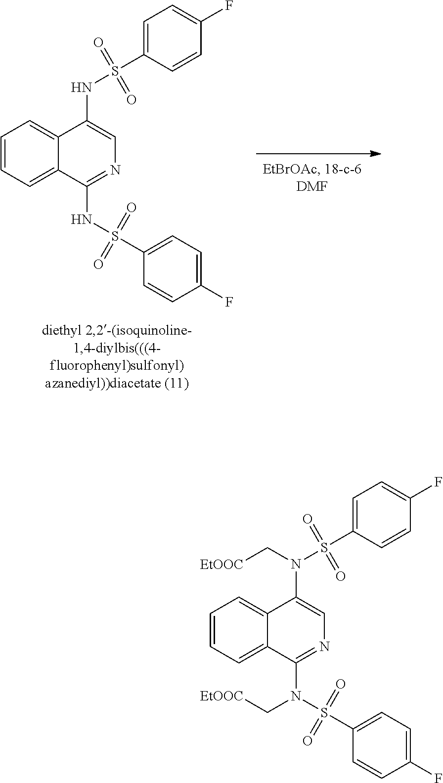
C1=CC=C2C(=C1)C(NS(C1=CC=C(F)C=C1)(=O)=O)=CN=C2NS(C1=CC=C(F)C=C1)(=O)=O.C1=CC=C2C(=C1)C(N(S(C1=CC=C(F)C=C1)(=O)=O)C[EtOOC])=CN=C2N(S(C1=CC=C(F)C=C1)(=O)=O)C[EtOOC]
